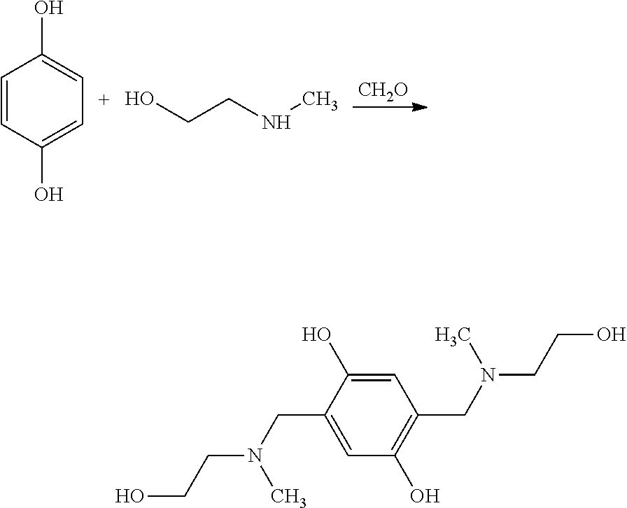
[CH2O].C1=CC(O)=CC=C1O.OCCNC.C1=C(O)C(CN(CCO)C)=CC(O)=C1CN(C)CCO
